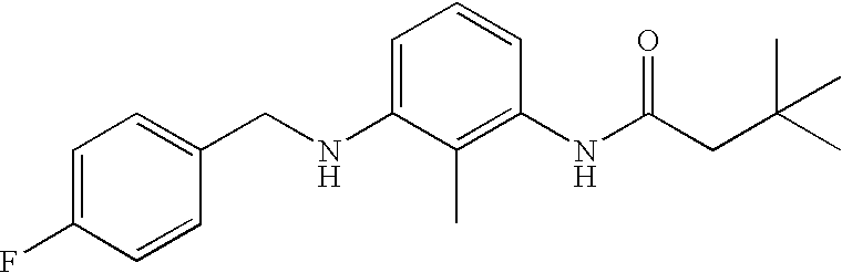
C1=C(F)C=CC(CNC2=CC=CC(NC(CC(C)(C)C)=O)=C2C)=C1
